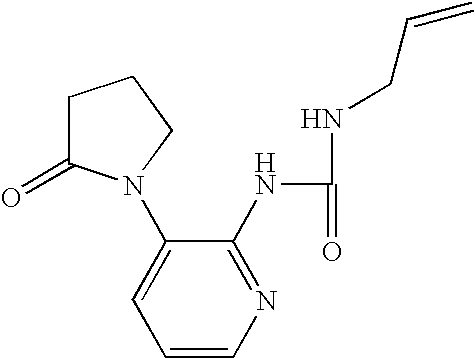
C1C(=O)N(C2=CC=CN=C2NC(=O)NCC=C)CC1
